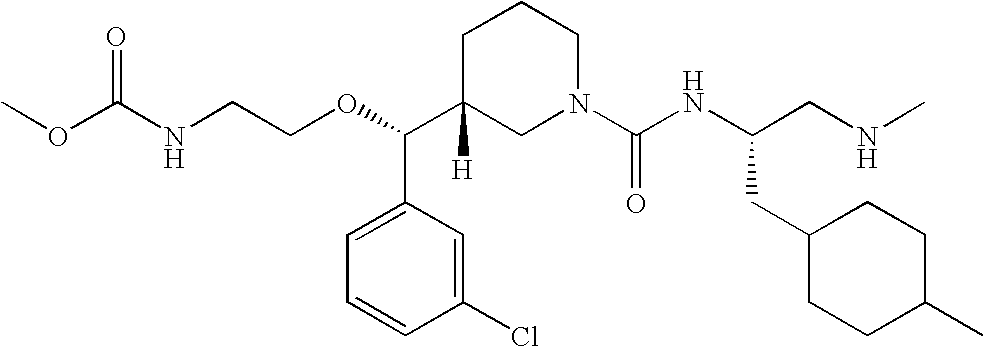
O=C(NCCOC(C1([H])CN(C(NC(CNC)CC2CCC(C)CC2)=O)CCC1)C1=CC=CC(Cl)=C1)OC
